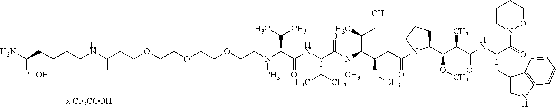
N(C(C(NC(C(N(C(C(CC(=O)N1C(C(C(C(NC(C(N2CCCCO2)=O)CC2=CNC3=C2C=CC=C3)=O)C)OC)CCC1)OC)C(C)CC)C)=O)C(C)C)=O)C(C)C)(C)CCOCCOCCOCCC(NCCCCC([COOH])N)=O
